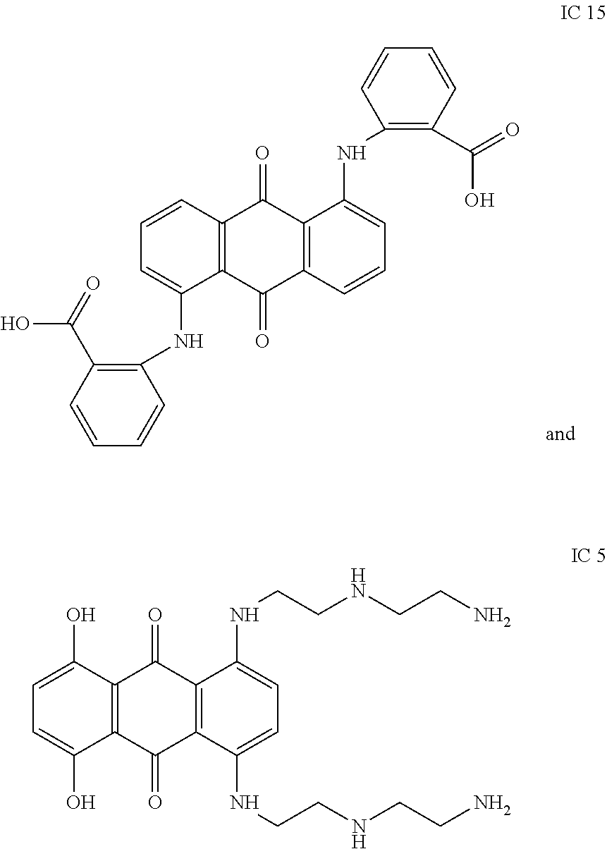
C1(NC2=CC=CC3=C2C(=O)C2=C(C3=O)C(NC3=C(C(=O)O)C=CC=C3)=CC=C2)=C(C(=O)O)C=CC=C1.N(C1=CC=C(NCCNCCN)C2=C1C(=O)C1=C(C2=O)C(O)=CC=C1O)CCNCCN
